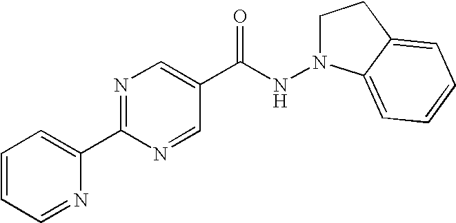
C1=CC=NC(C2=NC=C(C(NN3CCC4=CC=CC=C34)=O)C=N2)=C1
